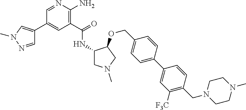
C1(C(NC2CN(C)CC2OCC2=CC=C(C3=CC([F3C])=C(CN4CCN(C)CC4)C=C3)C=C2)=O)=C(N)N=CC(C2=CN(C)N=C2)=C1
